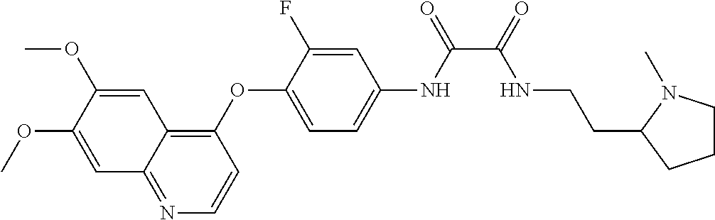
C1=C(OC)C(OC)=CC2=C(OC3=CC=C(NC(=O)C(=O)NCCC4N(C)CCC4)C=C3F)C=CN=C12
